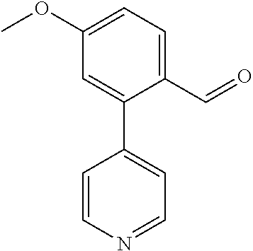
C1=C(OC)C=C(C2=CC=NC=C2)C(C=O)=C1
